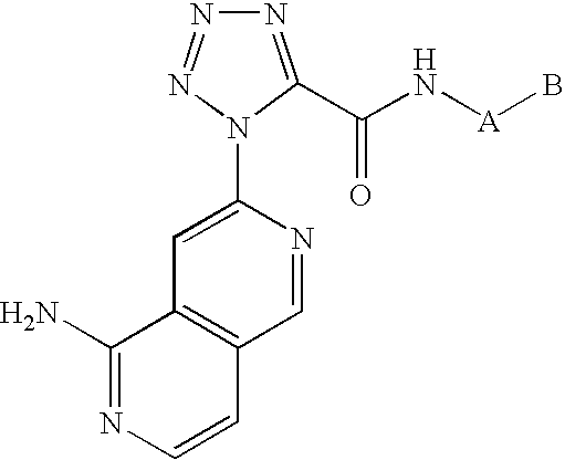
C1=NC(N2N=NN=C2C(N[A]B)=O)=CC2=C1C=CN=C2N
